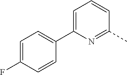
C1=C(F)C=CC(C2=CC=CC(C)=N2)=C1
